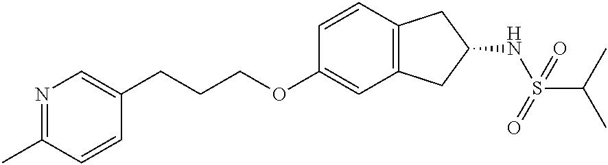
C(CC1=CN=C(C)C=C1)COC1=CC2=C(C=C1)CC(NS(C(C)C)(=O)=O)C2
